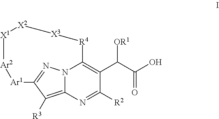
[Ar1]1[Ar2][X1][X2][X3][R4]C2=C(C(C(O)=O)[OR1])C([R2])=NC3=C([R3])C1=NN32
